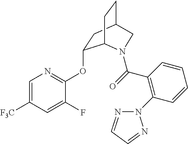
C1=C([F3C])C=C(F)C(OC2CC3CCC2N(C(=O)C2=C(N4N=CC=N4)C=CC=C2)C3)=N1
